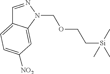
C1=NN(COCC[Si](C)(C)C)C2=CC([NO2])=CC=C12
